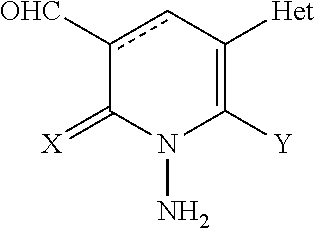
c1([CHO])cC([Het])=C([Y])N(N)C1=[X]
